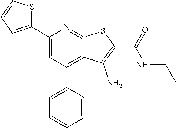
C1(C2=CC(C3=CC=CC=C3)=C3C(=N2)SC(C(=O)NCCC)=C3N)=CC=CS1
